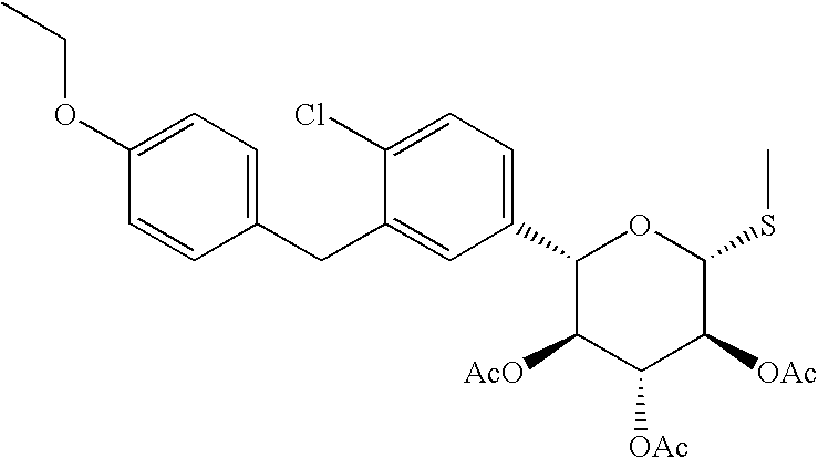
C1(OCC)=CC=C(CC2=CC(C3C([AcO])C([OAc])C([OAc])C(SC)O3)=CC=C2Cl)C=C1
